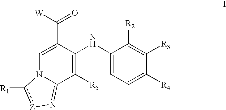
C1=C(C([W])=O)C(NC2=CC=C([R4])C([R3])=C2[R2])=C([R5])C2=N[Z]c([R1])N12
